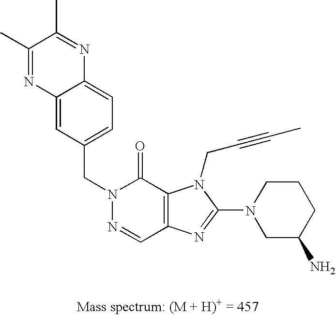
C1=C2C(=CC=C1CN1N=CC3=C(C1=O)N(CC#CC)C(N1CC(N)CCC1)=N3)N=C(C)C(C)=N2
